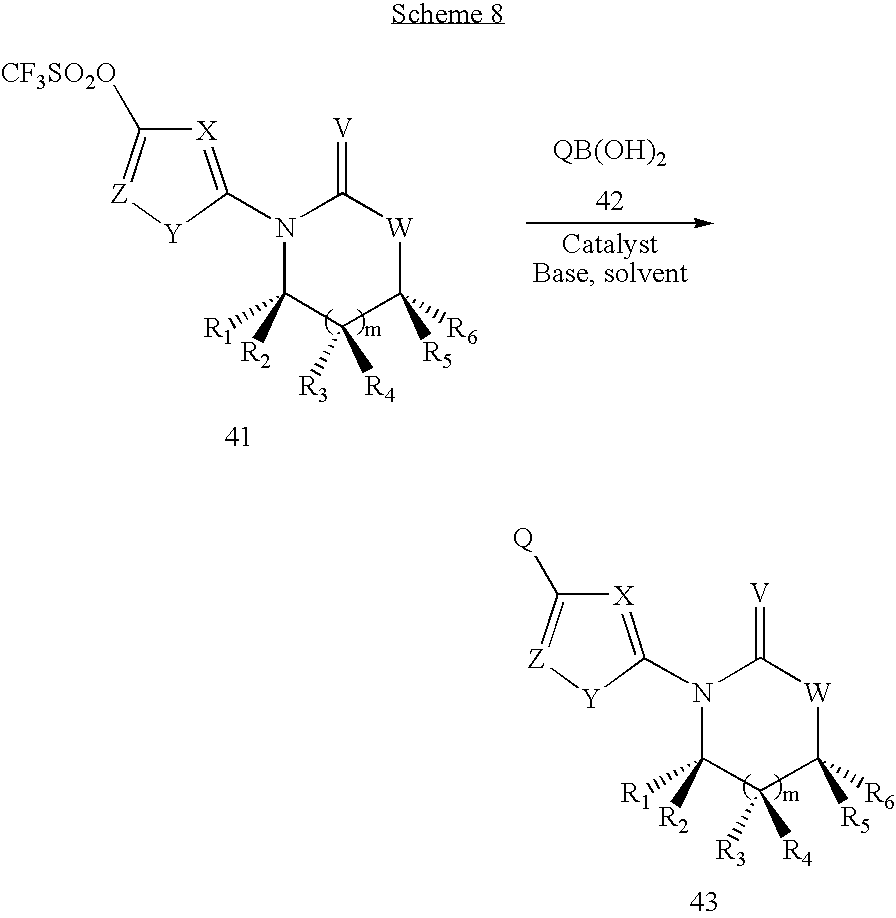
[X]1=C(N2C([R1])([R2])C([R4])([R3])C([R6])([R5])[W]C2=[V])[Y][Z]=C1[CF3SO2O].[X]1=C(N2C([R1])([R2])C([R4])([R3])C([R6])([R5])[W]C2=[V])[Y][Z]=C1[Q]
